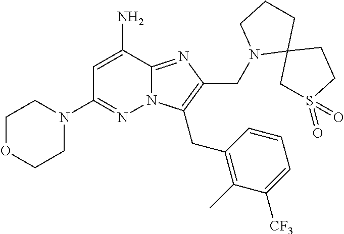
C1=C(N)C2=NC(CN3C4(CCC3)CS(=O)(=O)CC4)=C(CC3=C(C)C([CF3])=CC=C3)N2N=C1N1CCOCC1
